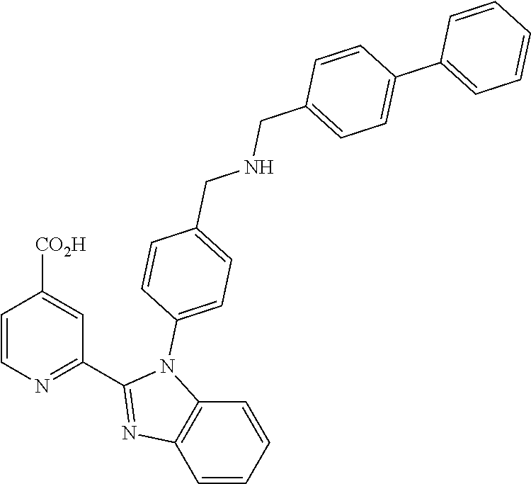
C1=CN=C(C2=NC3=C(N2C2=CC=C(CNCC4=CC=C(C5=CC=CC=C5)C=C4)C=C2)C=CC=C3)C=C1[CO2H]
